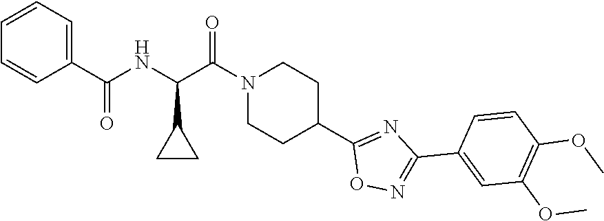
C1(C(NC(C(N2CCC(C3=NC(C4=CC(OC)=C(OC)C=C4)=NO3)CC2)=O)C2CC2)=O)=CC=CC=C1
